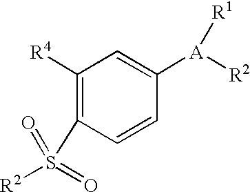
C1([R4])=C(S(=O)(=O)[R2])C=CC([A]([R2])[R1])=C1
